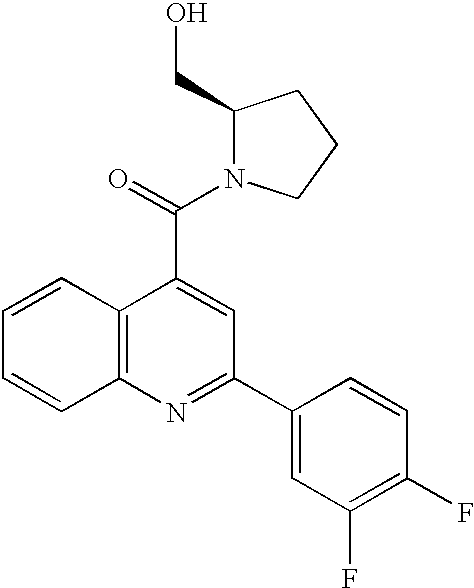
C12=C(N=C(C3=CC(F)=C(F)C=C3)C=C1C(=O)N1C(CO)CCC1)C=CC=C2
